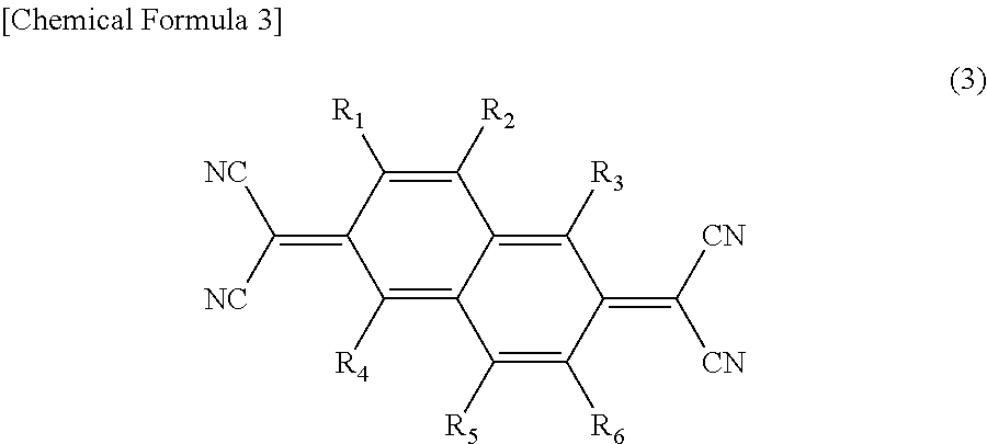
C12=C([R3])C(=C([CN])[CN])C([R6])=C([R5])C1=C([R4])C(=C([NC])[NC])C([R1])=C2[R2]
